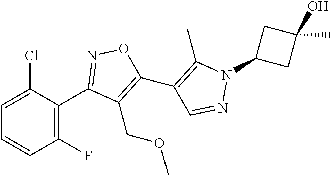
C1(C2=NOC(C3=C(C)N(C4CC(O)(C)C4)N=C3)=C2COC)=C(F)C=CC=C1Cl
